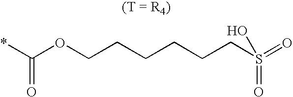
*C(OCCCCCCS(=O)(O)=O)=O
